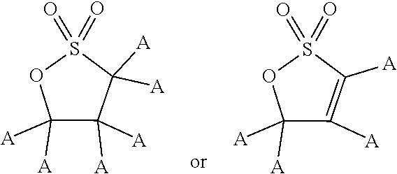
O1C([A])([A])C([A])([A])C([A])([A])S1(=O)=O.O1C([A])([A])C([A])=C([A])S1(=O)=O
